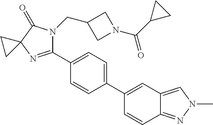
C1(C2=CC=C(C3=CC4=CN(C)N=C4C=C3)C=C2)=NC2(C(=O)N1CC1CN(C(C3CC3)=O)C1)CC2
